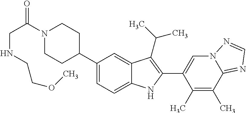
N1(C(CNCCOC)=O)CCC(C2=CC=C3C(=C2)C(C(C)C)=C(C2=CN4C(=NC=N4)C(C)=C2C)N3)CC1
